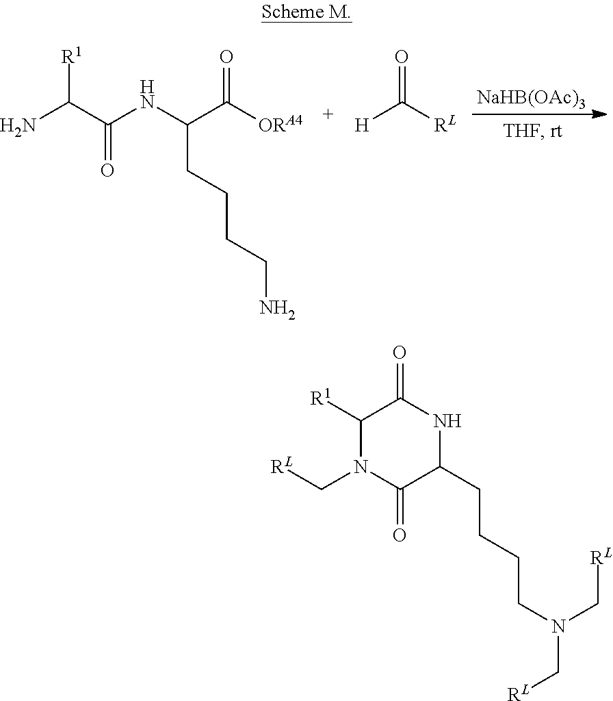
N(C(C([ORA4])=O)CCCCN)C(C(N)[R1])=O.[H]C([RL])=O.[NaHB(OAc)3].C1([R1])N(C[RL])C(=O)C(CCCCN(C[RL])C[RL])NC1=O
